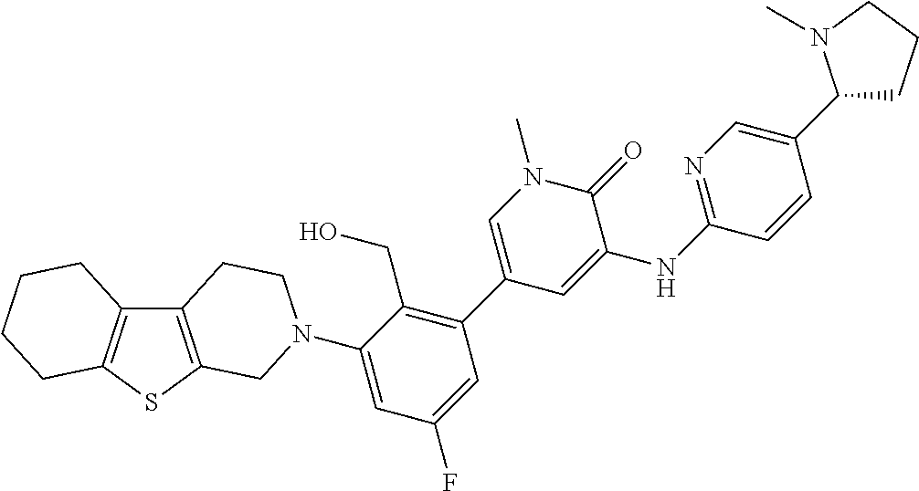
C12=C(SC3=C1CCCC3)CN(C1=CC(F)=CC(C3=CN(C)C(=O)C(NC4=NC=C(C5CCCN5C)C=C4)=C3)=C1CO)CC2
